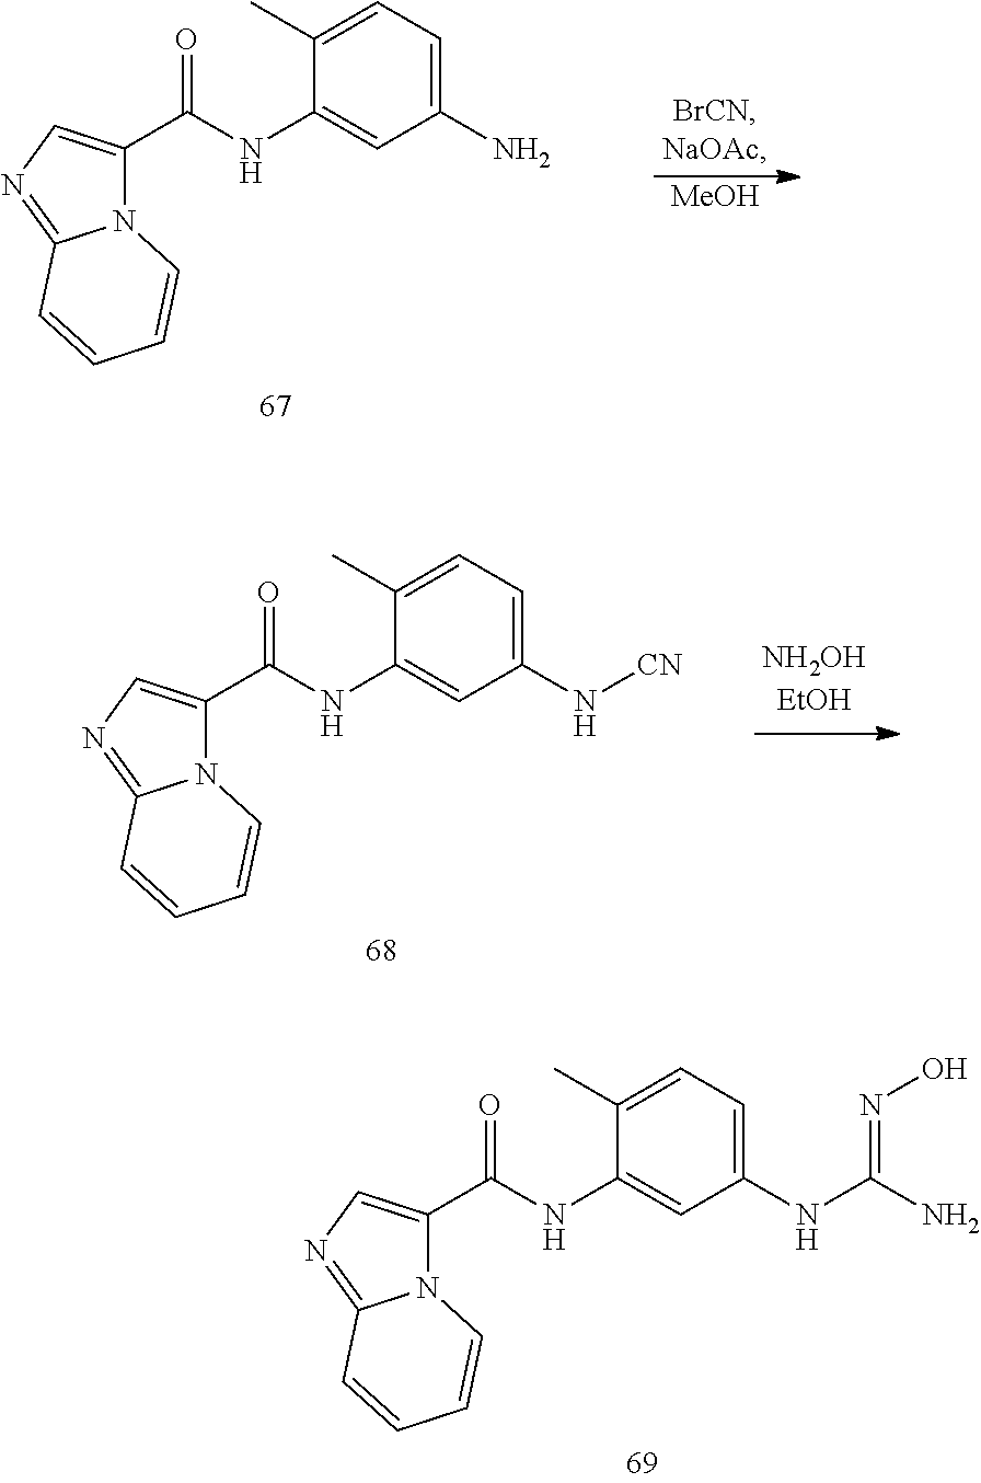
C1(N[CN])=CC=C(C)C(NC(C2=CN=C3N2C=CC=C3)=O)=C1.C1(NC(N)=NO)=CC=C(C)C(NC(C2=CN=C3N2C=CC=C3)=O)=C1.C1(N)=CC=C(C)C(NC(C2=CN=C3N2C=CC=C3)=O)=C1.[MeOH]
